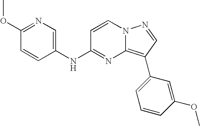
C1(OC)=NC=C(NC2=NC3=C(C4=CC=CC(OC)=C4)C=NN3C=C2)C=C1
